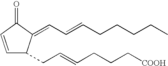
C1=CC(=O)C(=CC=CCCCCC)C1CC=CCCC[COOH]
